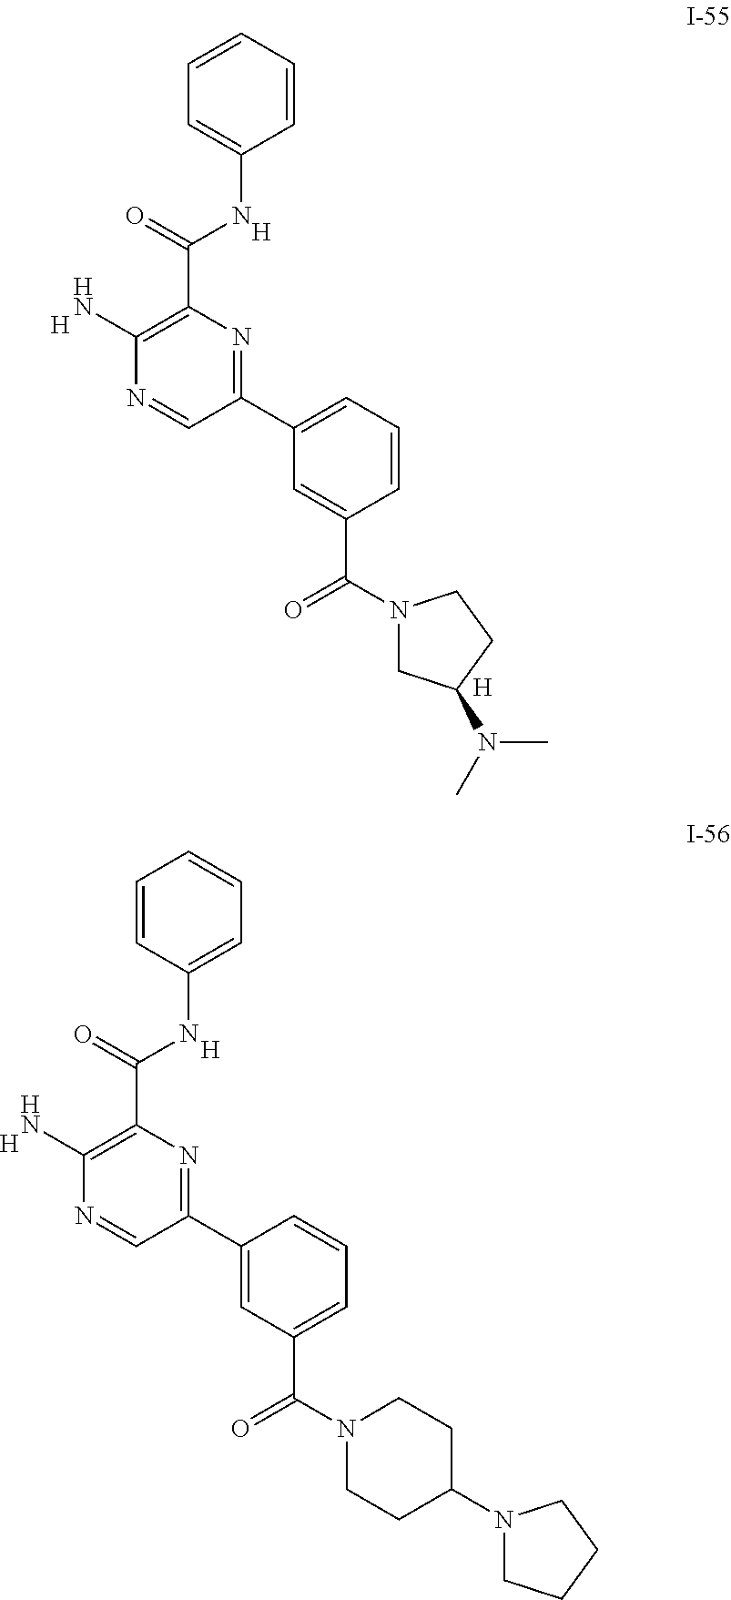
[H].[H].C1=CC=CC(NC(C2=C(N)N=CC(C3=CC=CC(C(=O)N4CC(N(C)C)CC4)=C3)=N2)=O)=C1.[H].[H].[H].C1=CC(NC(C2=C(N)N=CC(C3=CC(C(=O)N4CCC(N5CCCC5)CC4)=CC=C3)=N2)=O)=CC=C1
